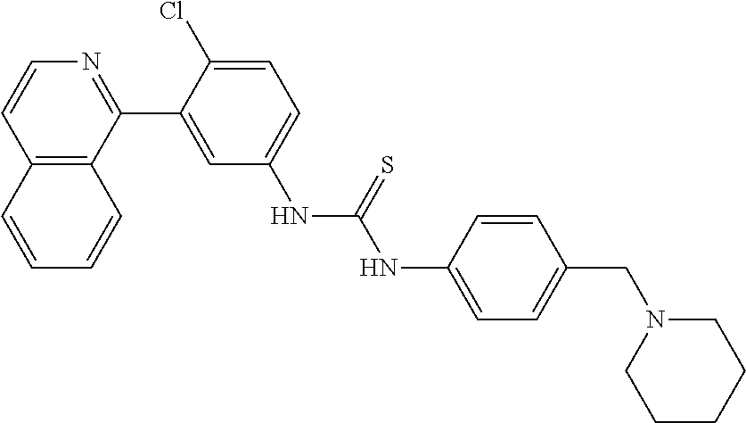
C12=C(C(C3=CC(NC(=S)NC4=CC=C(CN5CCCCC5)C=C4)=CC=C3Cl)=NC=C1)C=CC=C2
